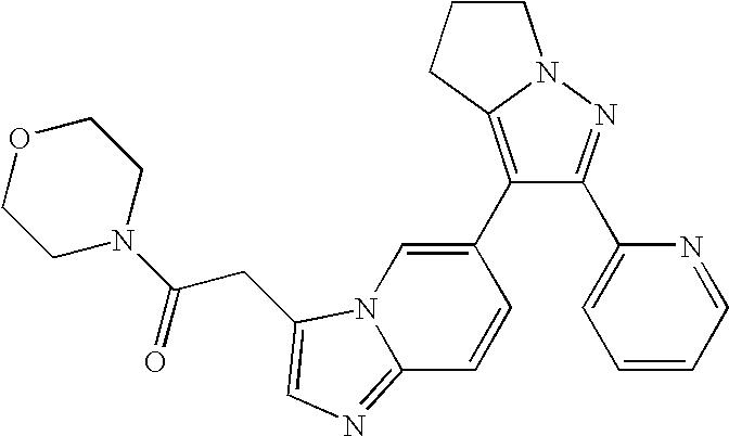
C1CCC2=C(C3=CN4C(=NC=C4CC(N4CCOCC4)=O)C=C3)C(C3=CC=CC=N3)=NN12
